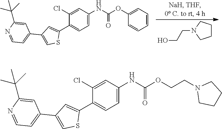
C1CCN(CCO)C1.C1=C(OC(NC2=CC=C(C3=CC(C4=CC=NC(C(C)(C)C)=C4)=CS3)C(Cl)=C2)=O)C=CC=C1.C(OC(NC1=CC=C(C2=CC(C3=CC=NC(C(C)(C)C)=C3)=CS2)C(Cl)=C1)=O)CN1CCCC1
